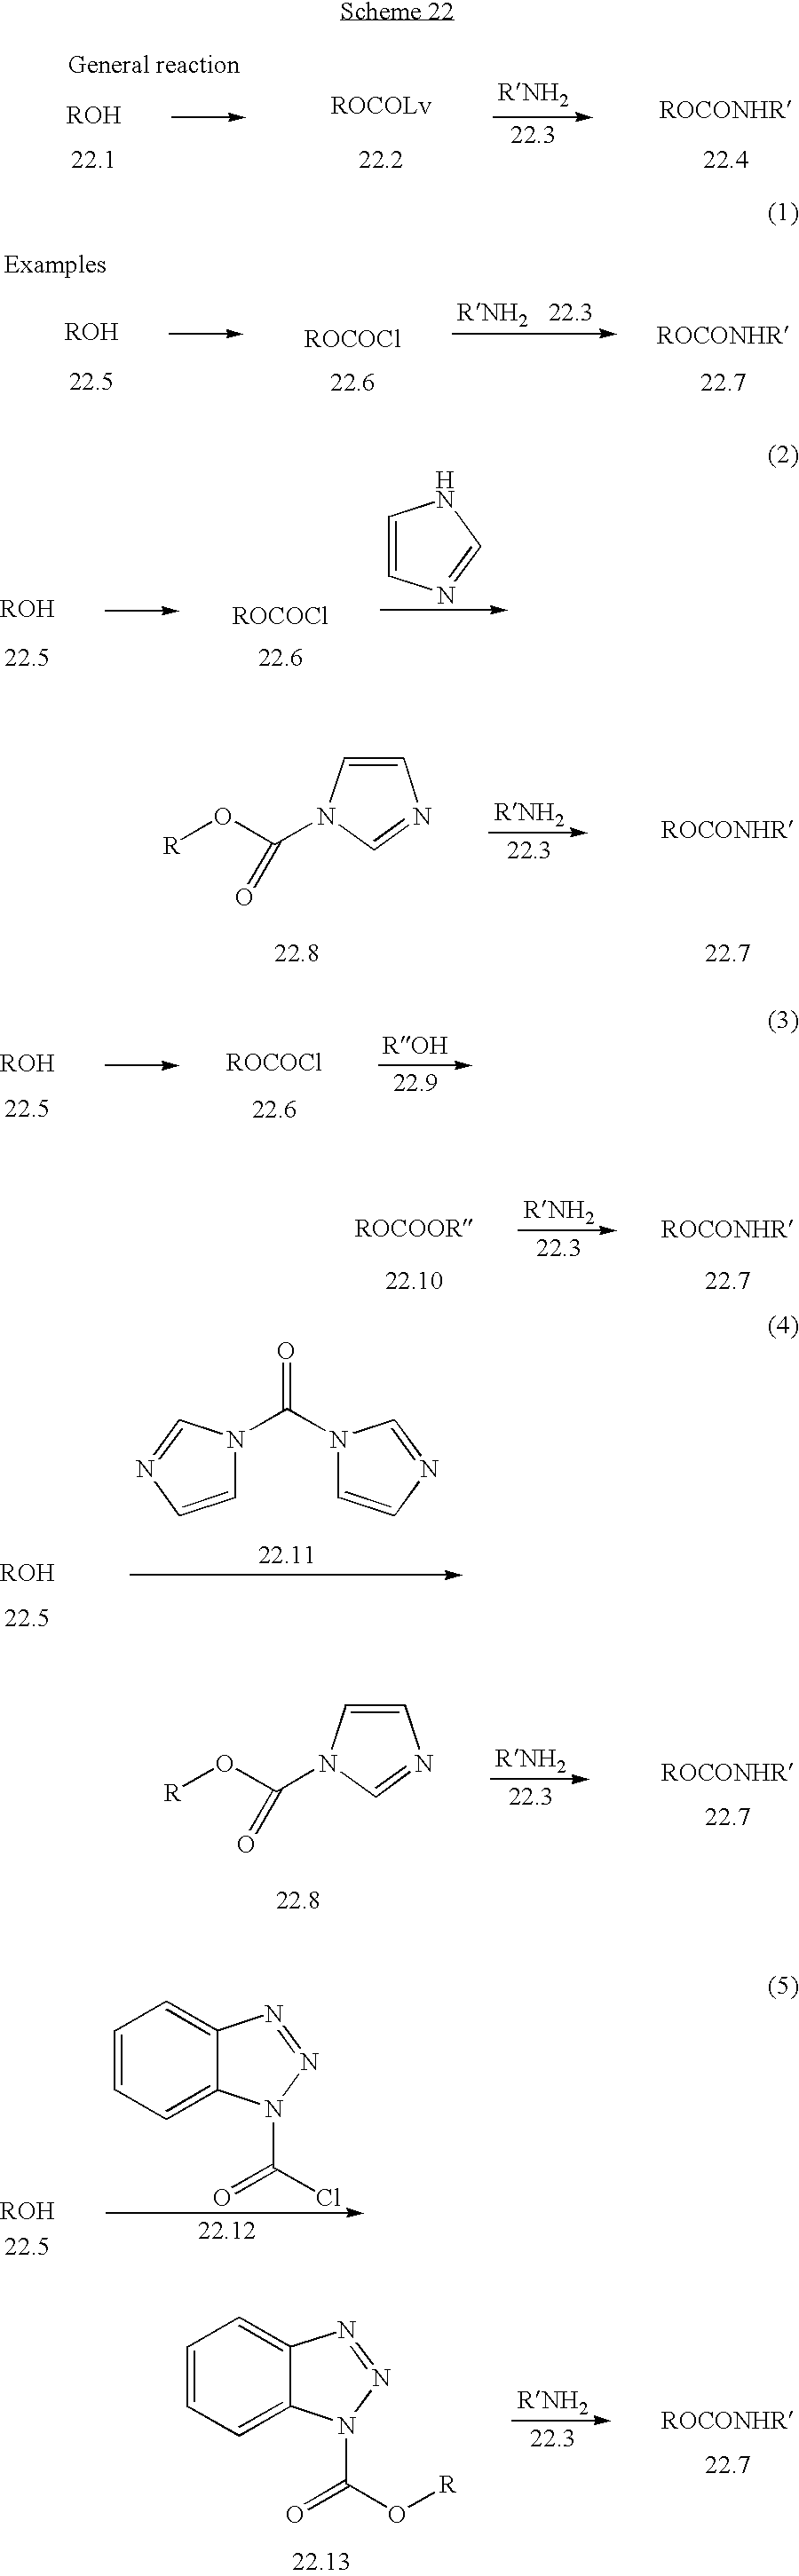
O=C(N1C=CN=C1)N1C=CN=C1.C1=CN=CN1.C1=CN(C(O[R])=O)C=N1.C1=CN(C(O[R])=O)C=N1.C1=CC=C2C(=C1)N=NN2C(Cl)=O.C1=CC=C2C(=C1)N=NN2C(O[R])=O
